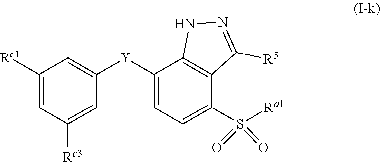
[Y](C1=CC=C(S([Ra1])(=O)=O)C2=C1NN=C2[R5])C1=CC([Rc1])=CC([Rc3])=C1
